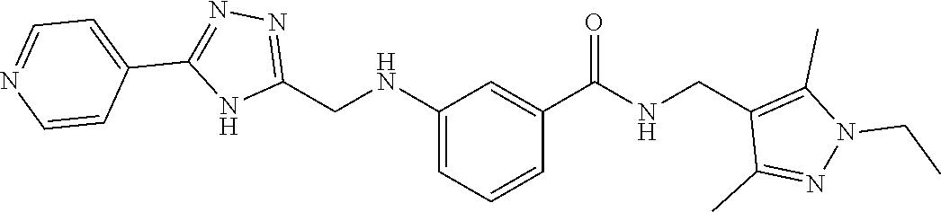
C1(CNC2=CC=CC(C(=O)NCC3=C(C)N(CC)N=C3C)=C2)=NN=C(C2=CC=NC=C2)N1
